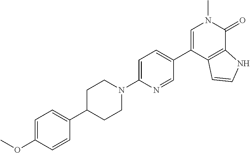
COC1=CC=C(C2CCN(C3=CC=C(C4=CN(C)C(=O)C5=C4C=CN5)C=N3)CC2)C=C1
